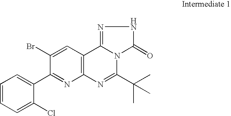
C1=CC=C(Cl)C(C2=NC3=C(C=C2Br)C2=NNC(=O)N2C(C(C)(C)C)=N3)=C1
